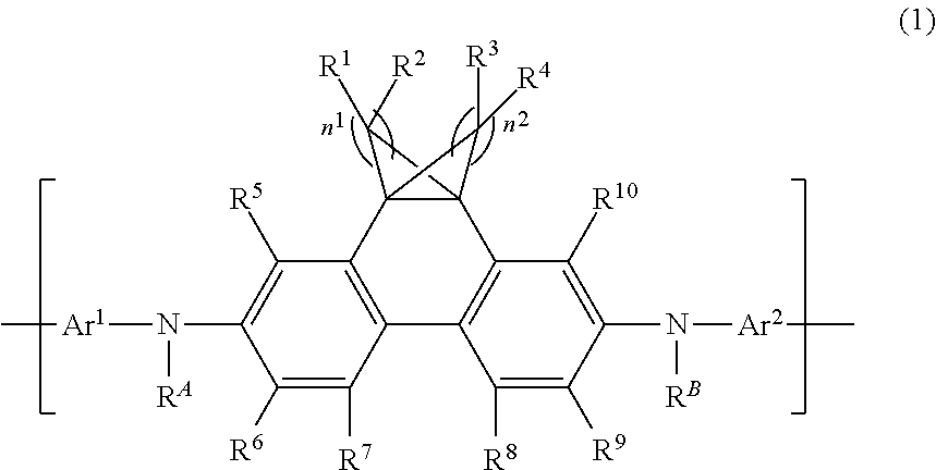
C1([R6])=C([R7])C2=C(C([R5])=C1N([RA])[Ar1]C)C13C(C4=C2C([R8])=C([R9])C(N([Ar2]C)[RB])=C4[R10])(C1([R4])[R3])C3([R2])[R1]
